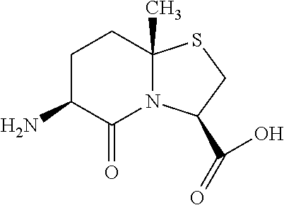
C1C(N)C(=O)N2C(C)(C1)SCC2C(=O)O
